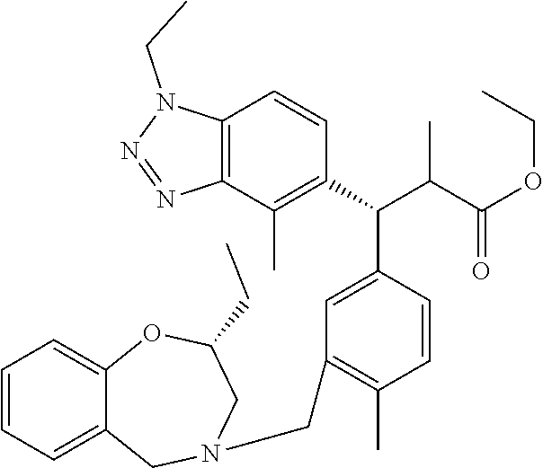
C12=C(C(C)=C(C(C(C(OCC)=O)C)C3=CC(CN4CC5=CC=CC=C5OC(CC)C4)=C(C)C=C3)C=C1)N=NN2CC
